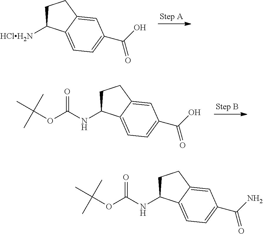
C1C([HClH2N])C2=CC=C(C(O)=O)C=C2C1.C1C(NC(OC(C)(C)C)=O)C2=CC=C(C(O)=O)C=C2C1.C1C(NC(OC(C)(C)C)=O)C2=CC=C(C(N)=O)C=C2C1
